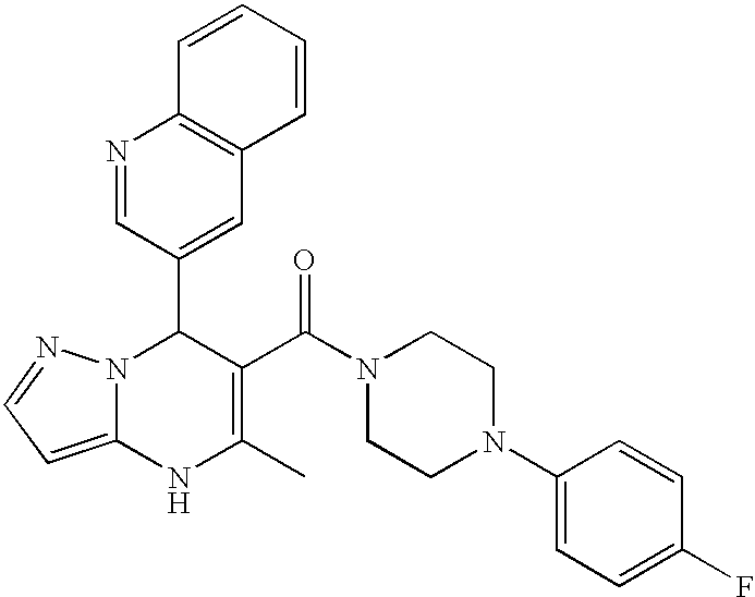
N1=CC(C2N3C(=CC=N3)NC(C)=C2C(N2CCN(C3=CC=C(F)C=C3)CC2)=O)=CC2=C1C=CC=C2
